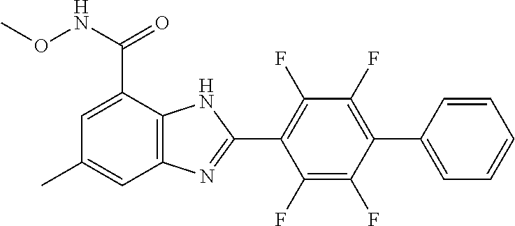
C1(F)=C(F)C(C2=CC=CC=C2)=C(F)C(F)=C1C1=NC2=C(N1)C(C(NOC)=O)=CC(C)=C2
